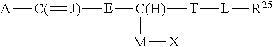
[A][C(]=[J)][E][C(H)]([T][L][R25])[M][X]
